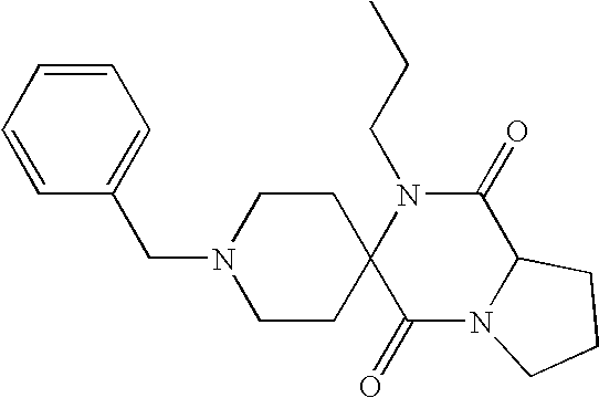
C(N1C2(C(=O)N3C(C1=O)CCC3)CCN(CC1=CC=CC=C1)CC2)CC
